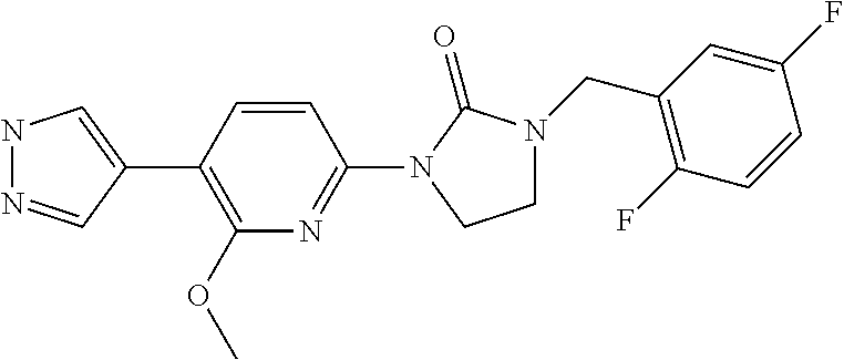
N1N=CC(C2=C(OC)N=C(N3C(=O)N(CC4=C(F)C=CC(F)=C4)CC3)C=C2)=C1
